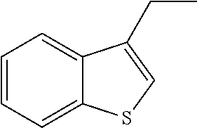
C1=CC=C2C(=C1)C(CC)=CS2
